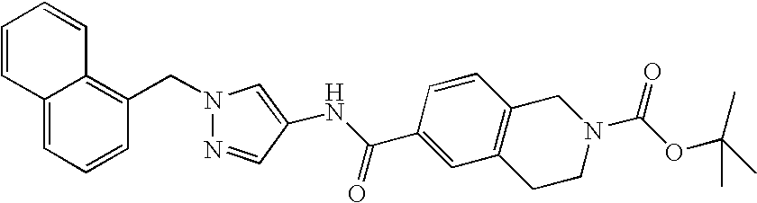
C12=CC=CC(CN3N=CC(NC(C4=CC5=C(C=C4)CN(C(OC(C)(C)C)=O)CC5)=O)=C3)=C1C=CC=C2
